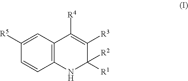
C1([R5])=CC2=C(C=C1)NC([R1])([R2])C([R3])=C2[R4]
